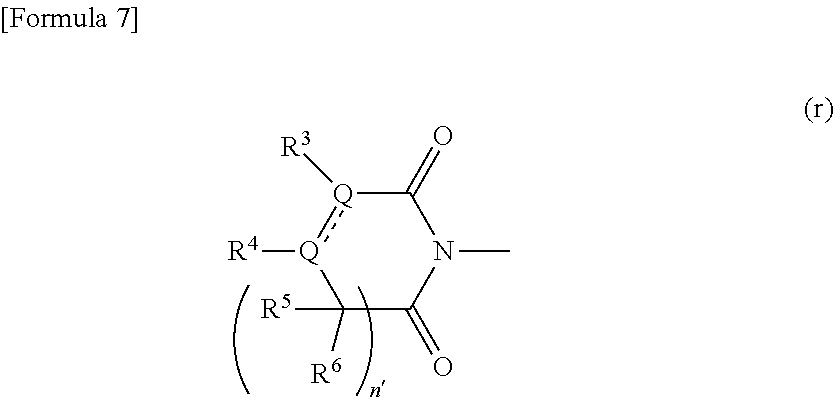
C1([R5])([R6])C(=O)N(C)C(=O)[Q]([R3]):[Q]1[R4]
